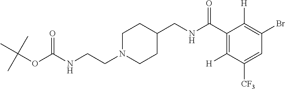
N(CCN1CCC(CNC(C2=C([H])C([CF3])=CC(Br)=C2[H])=O)CC1)C(OC(C)(C)C)=O
